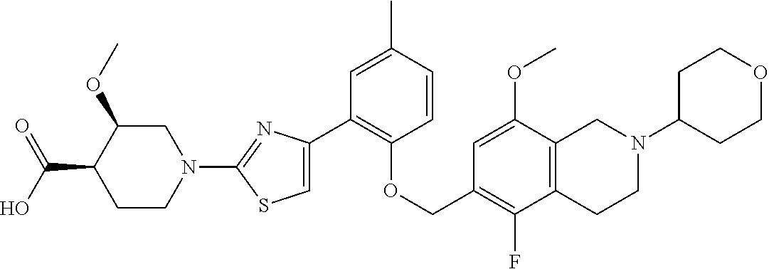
C1(C2=CSC(N3CC(OC)C(C(=O)O)CC3)=N2)=C(OCC2=C(F)C3=C(C(OC)=C2)CN(C2CCOCC2)CC3)C=CC(C)=C1
